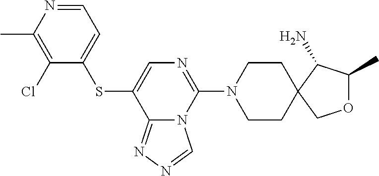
C1(Cl)=C(C)N=CC=C1SC1=CN=C(N2CCC3(CC2)C(N)C(C)OC3)N2C1=NN=C2
